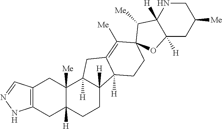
C12=C(CC3([H])C([Me])(C1)C1([H])C([H])(CC3)C3([H])C(=C([Me])C4(C([Me])C5([H])C([H])(CC([Me])CN5)O4)CC3)C1)NN=C2
